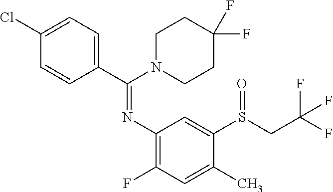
C1(Cl)=CC=C(C(N2CCC(F)(F)CC2)=NC2=C(F)C=C(C)C(S(CC(F)(F)F)=O)=C2)C=C1
